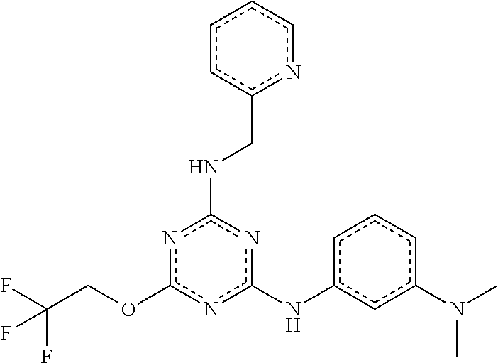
C(COc1nc(Nc2cccc(N(C)C)c2)nc(NCc2ncccc2)n1)(F)(F)F
